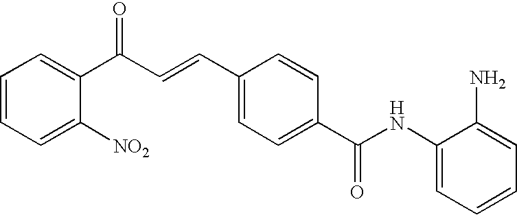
C(C=CC1=CC=C(C(NC2=CC=CC=C2N)=O)C=C1)(C1=CC=CC=C1[NO2])=O
